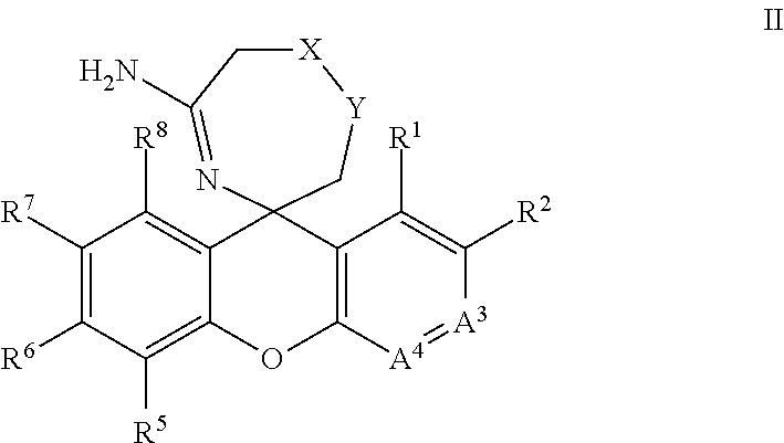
C1([R7])=C([R6])C([R5])=C2C(=C1[R8])C1(C3=C(O2)[A4]=[A3]C([R2])=C3[R1])C[Y][X]CC(N)=N1
